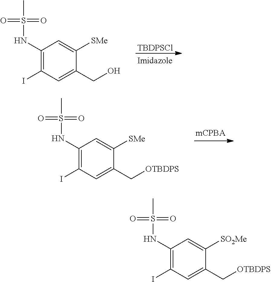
C1(NS(C)(=O)=O)=C(I)C=C(CO)C([SMe])=C1.[TBDPSCl].C1(NS(C)(=O)=O)=C(I)C=C(C[OTBDPS])C([SMe])=C1.C1(NS(C)(=O)=O)=C(I)C=C(C[OTBDPS])C([SO2Me])=C1
